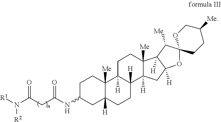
C1C(NC(CC(N([R2])[R1])=O)=O)CC2([H])C([Me])(C1)C1([H])C([H])(CC2)C2([H])C([Me])(CC1)C1([H])C([H])(C2)OC2(C1[Me])CCC([Me])CO2
